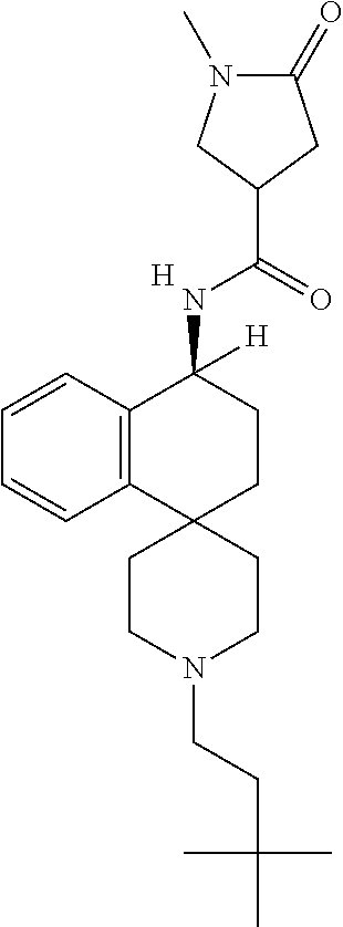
[H].C12=C(C=CC=C1)C(NC(C1CC(=O)N(C)C1)=O)([H])CCC21CCN(CCC(C)(C)C)CC1
